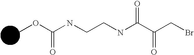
COC(NCCNC(C(CBr)=O)=O)=O
